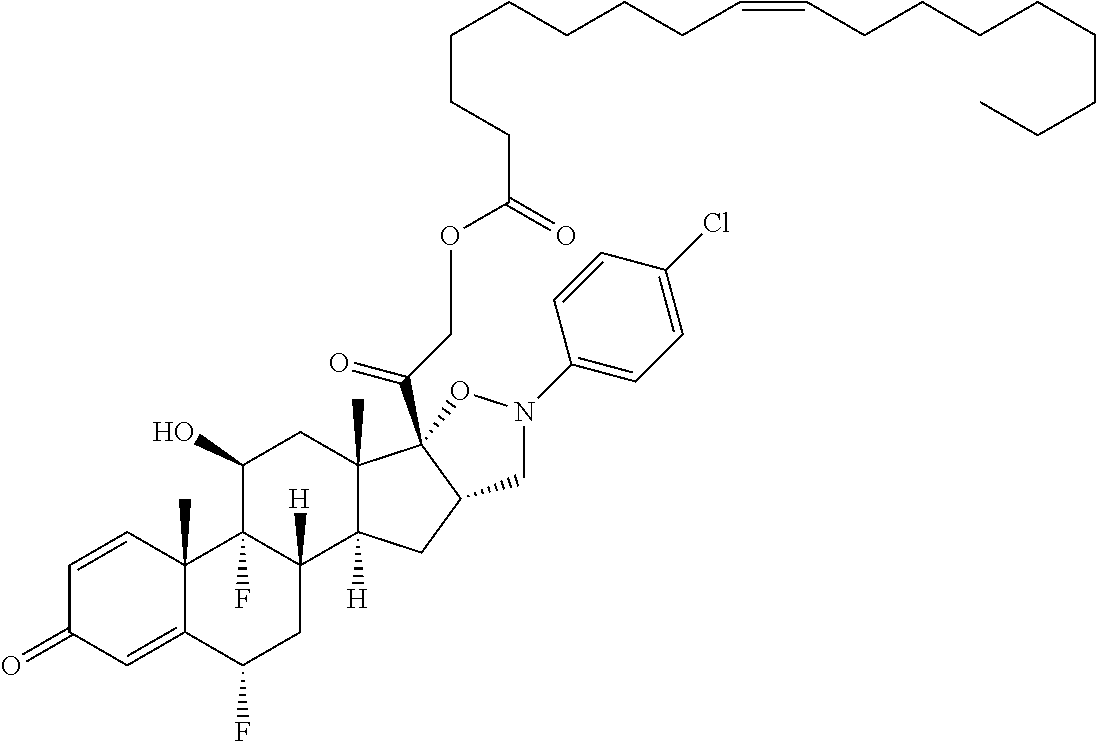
C1=CC2(C)C(=CC1=O)C(F)CC1([H])C2(F)C(O)CC2(C)C1([H])CC1C2(C(COC(CCCCCCCC=CCCCCCCCC)=O)=O)ON(C2=CC=C(Cl)C=C2)C1
